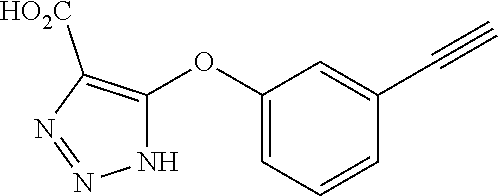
C1(OC2=C([HO2C])N=NN2)=CC=CC(C#C)=C1
